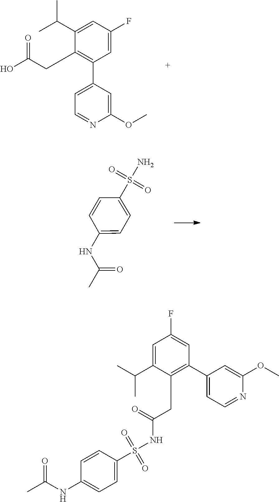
C1(CC(O)=O)=C(C2=CC=NC(OC)=C2)C=C(F)C=C1C(C)C.O=S(=O)(N)C1=CC=C(NC(=O)C)C=C1.S(=O)(=O)(NC(=O)CC1=C(C2=CC=NC(OC)=C2)C=C(F)C=C1C(C)C)C1=CC=C(NC(=O)C)C=C1
